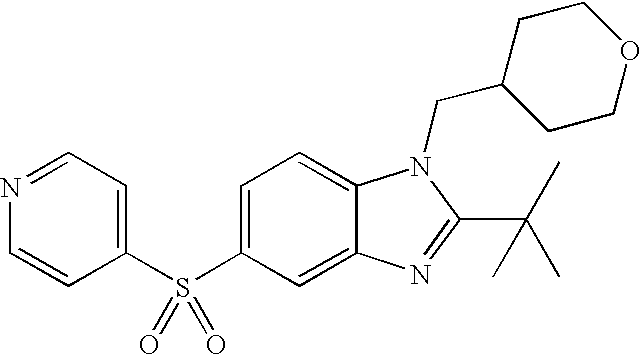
C1=C(S(=O)(=O)C2=CC=NC=C2)C=C2C(=C1)N(CC1CCOCC1)C(C(C)(C)C)=N2
